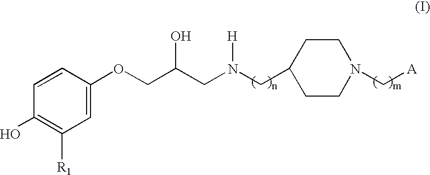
C1=C(OCC(CN(CC2CCN(C[A])CC2)[H])O)C=CC(O)=C1[R1]
